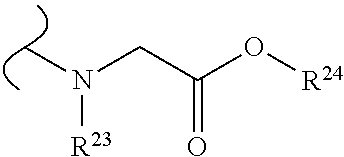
C(C(O[R24])=O)N(C)[R23]
